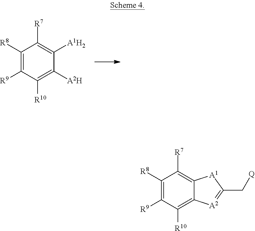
C1([R8])=C([R9])C([R10])=C([A2H])C([A1H2])=C1[R7].C1([R8])=C([R9])C([R10])=C2C(=C1[R7])[A1]C(C[Q])=[A2]2
